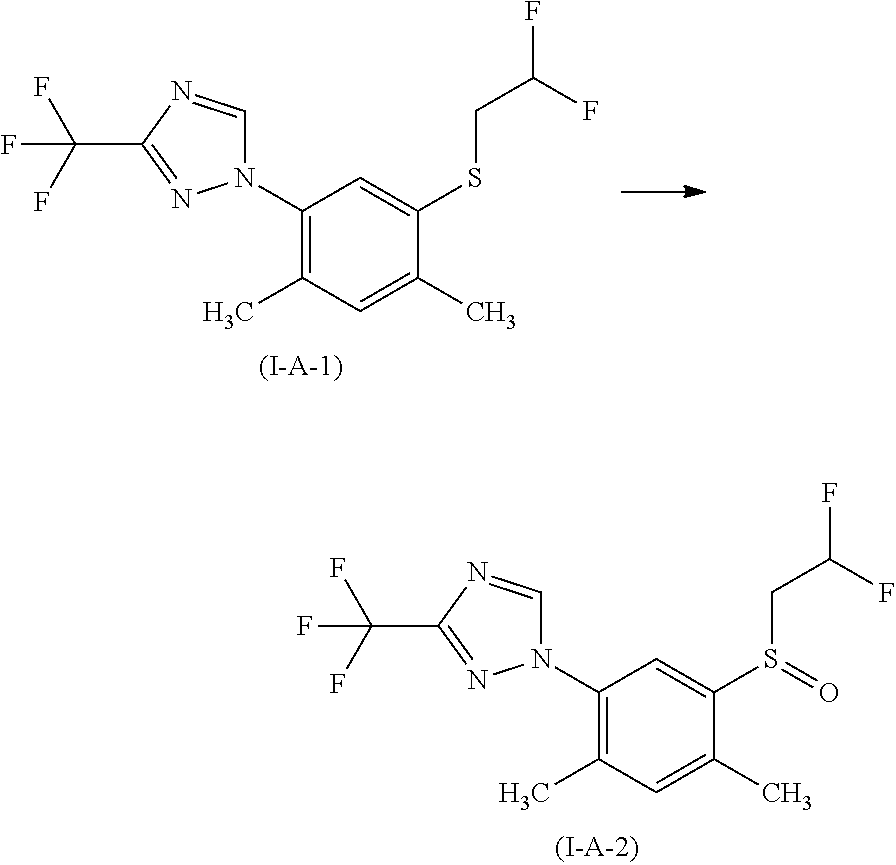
C1(N2C=NC(C(F)(F)F)=N2)=C(C)C=C(C)C(S(CC(F)F)=O)=C1.C1(N2C=NC(C(F)(F)F)=N2)=C(C)C=C(C)C(SCC(F)F)=C1
